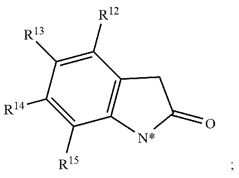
C12=C(C([R12])=C([R13])C([R14])=C1[R15])CC(=O)[N*]2
